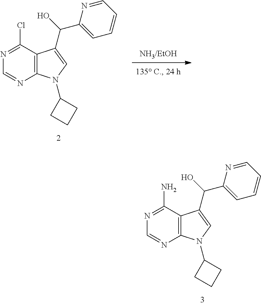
[NH3/EtOH].C12=C(N(C3CCC3)C=C1C(C1=CC=CC=N1)O)N=CN=C2Cl.C12=C(N(C3CCC3)C=C1C(C1=CC=CC=N1)O)N=CN=C2N
